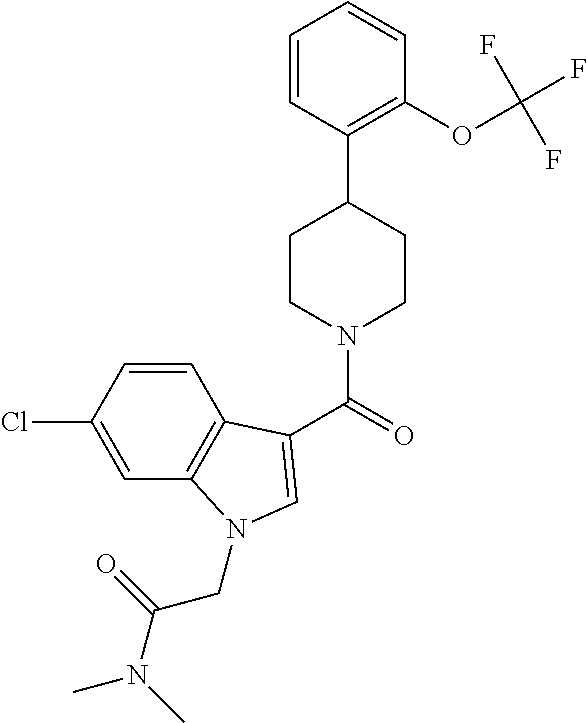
C1=CC(Cl)=CC2=C1C(C(=O)N1CCC(C3=C(OC(F)(F)F)C=CC=C3)CC1)=CN2CC(=O)N(C)C
